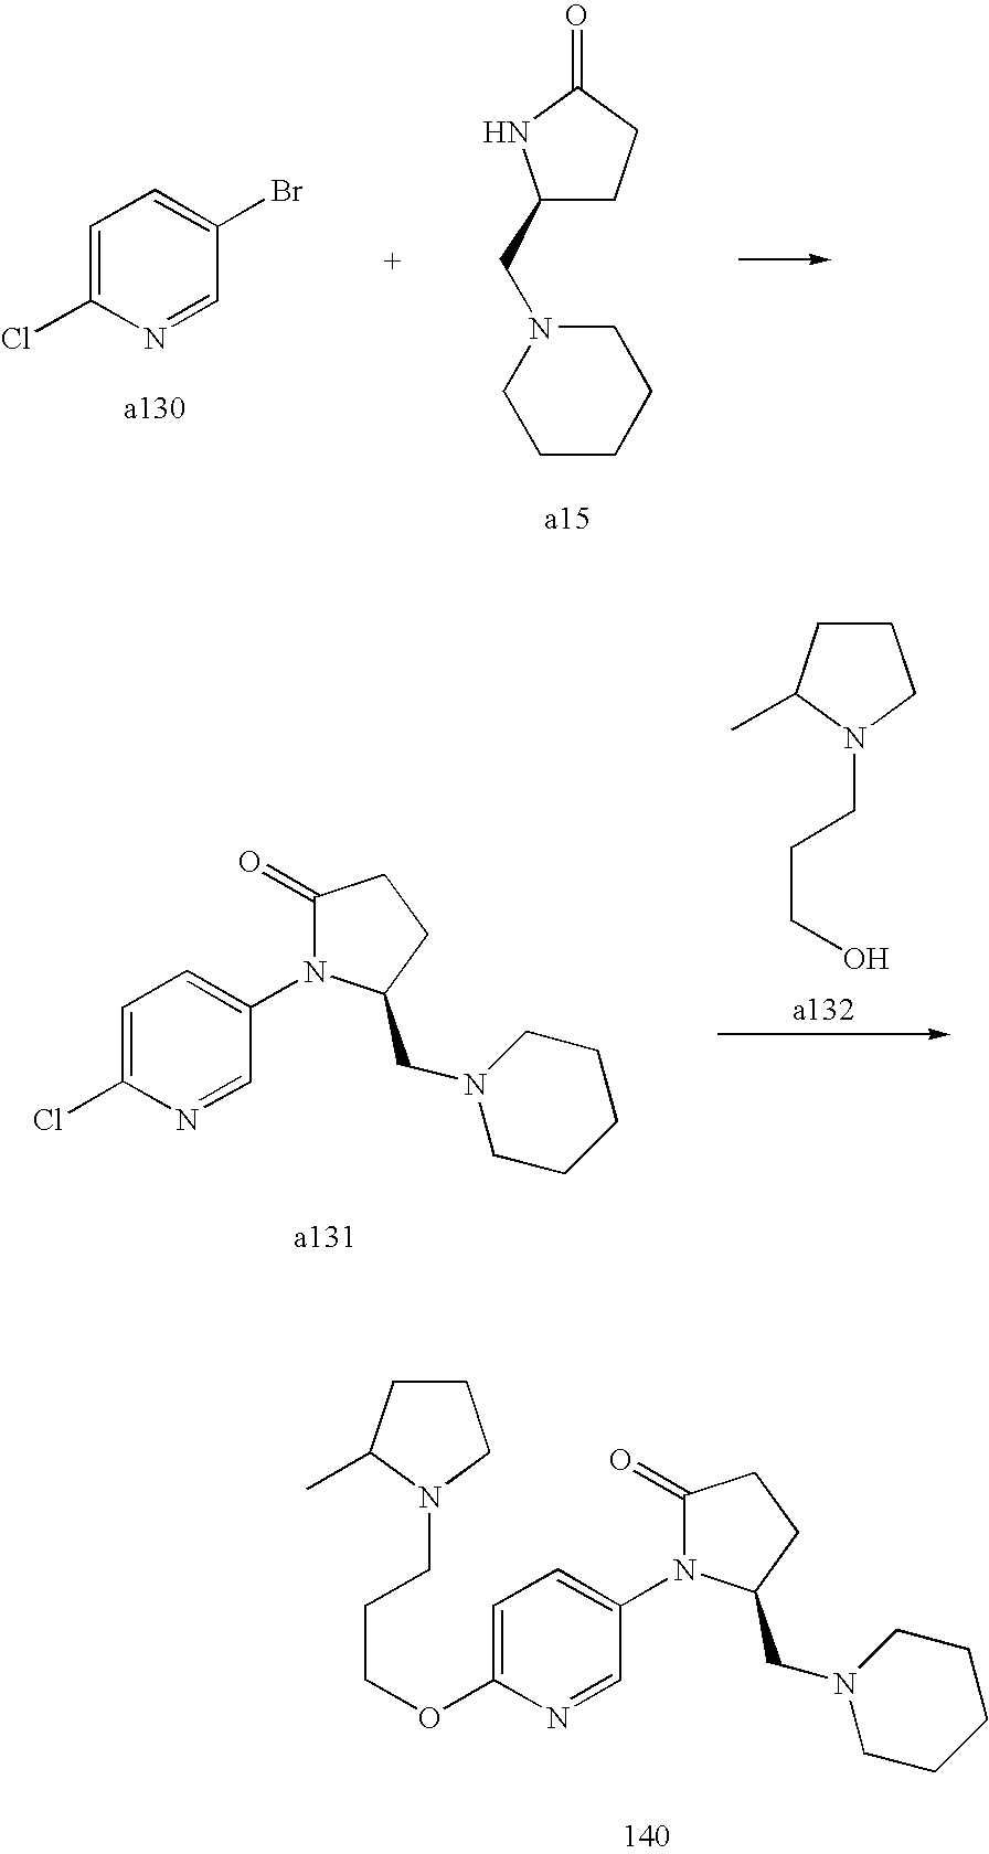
C1=C(Cl)N=CC(Br)=C1.C1(CN2CCCCC2)CCC(=O)N1.C1CC(C)N(CCCO)C1.C1=C(Cl)N=CC(N2C(=O)CCC2CN2CCCCC2)=C1.C1CC(C)N(CCCOC2=CC=C(N3C(=O)CCC3CN3CCCCC3)C=N2)C1
